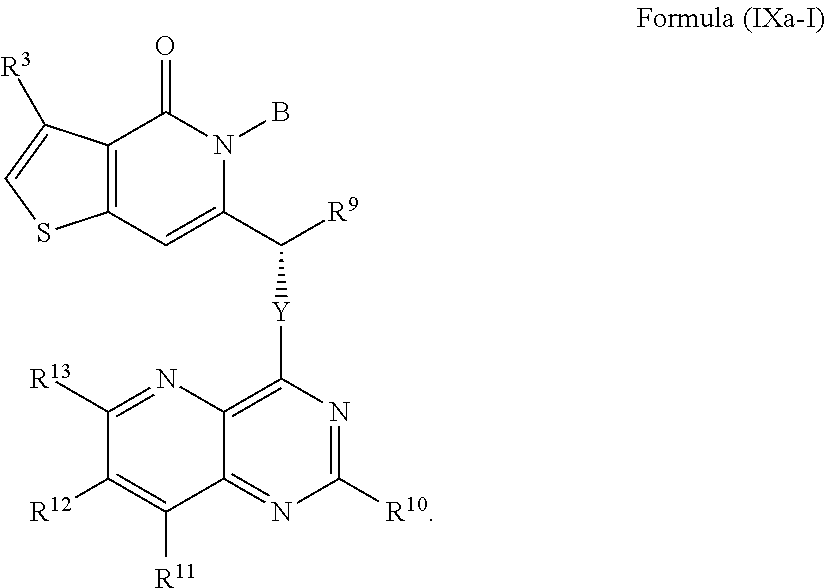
C12=NC([R10])=NC([Y]C(C3=CC4=C(C(=O)N3B)C([R3])=CS4)[R9])=C1N=C([R13])C([R12])=C2[R11]
